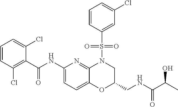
C1(C(NC2=CC=C3C(=N2)N(S(C2=CC(Cl)=CC=C2)(=O)=O)CC(CNC(C(C)O)=O)O3)=O)=C(Cl)C=CC=C1Cl
